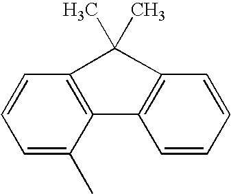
C1=CC=C(C)C2=C1C(C)(C)C1=C2C=CC=C1
